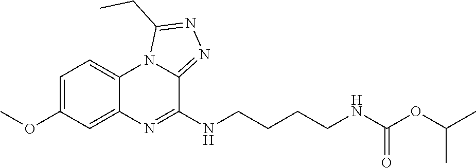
C1=C(OC)C=C2C(=C1)N1C(=NN=C1CC)C(NCCCCNC(OC(C)C)=O)=N2
